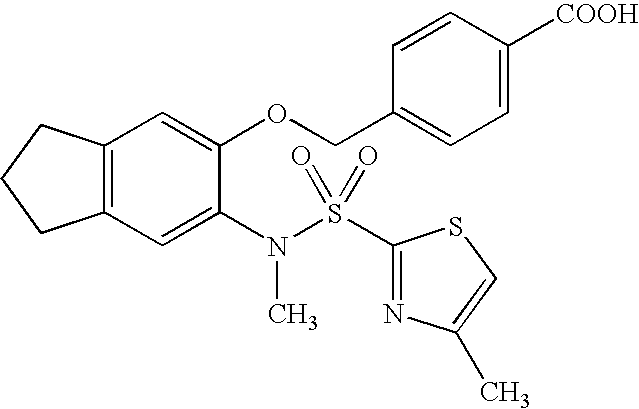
C12=C(C=C(N(S(C3=NC(C)=CS3)(=O)=O)C)C(OCC3=CC=C([COOH])C=C3)=C1)CCC2
